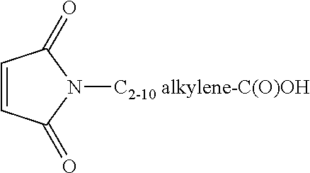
C1=CC(=O)N([C2-10 alkylene-C(O)OH])C1=O
